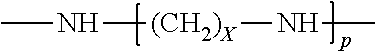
CN[(CH2)X]NC
